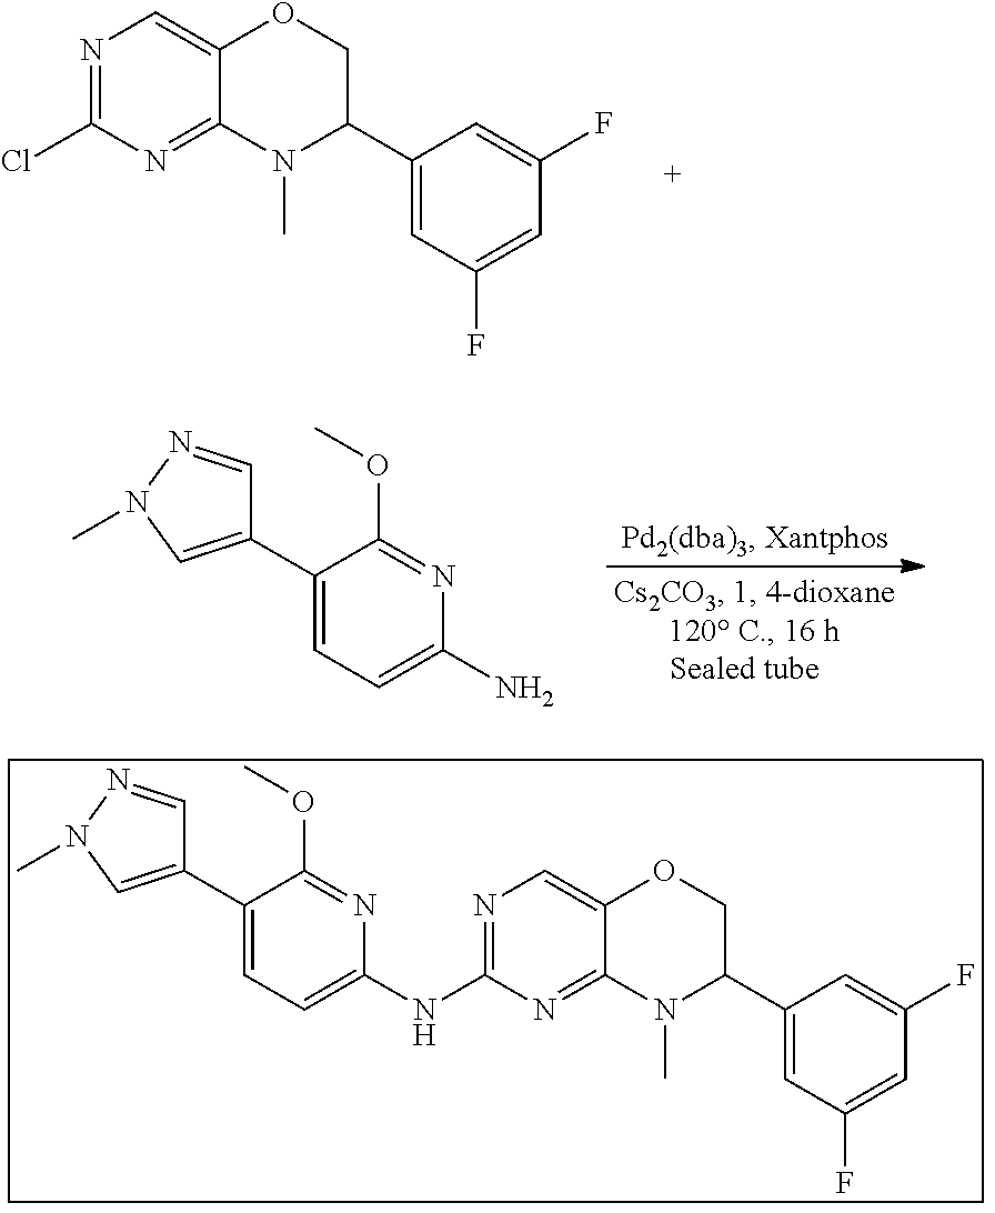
N1=C(Cl)N=C2C(=C1)OCC(C1=CC(F)=CC(F)=C1)N2C.C1(C2=CN(C)N=C2)=CC=C(N)N=C1OC.N1=C(NC2=CC=C(C3=CN(C)N=C3)C(OC)=N2)N=C2C(=C1)OCC(C1=CC(F)=CC(F)=C1)N2C
